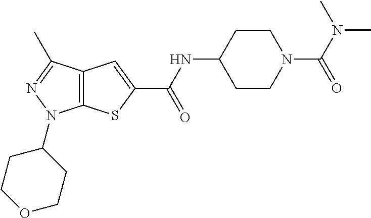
C12=C(SC(C(NC3CCN(C(N(C)C)=O)CC3)=O)=C1)N(C1CCOCC1)N=C2C
